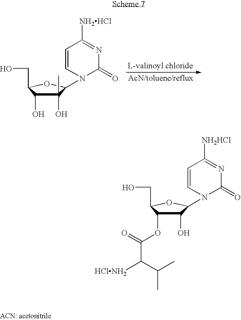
C1(O)(C)C(O)C(CO)OC1N1C(=O)N=C([NH2HCl])C=C1.C1(O)C(OC(=O)C([HClNH2])C(C)C)C(CO)OC1N1C(=O)N=C([NH2HCl])C=C1
